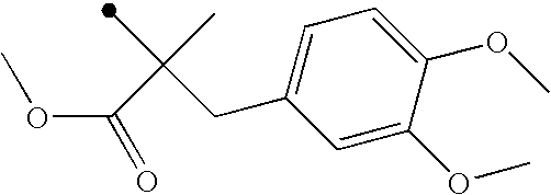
C1=C(OC)C(OC)=CC(CC(C)(C(OC)=O)C)=C1
